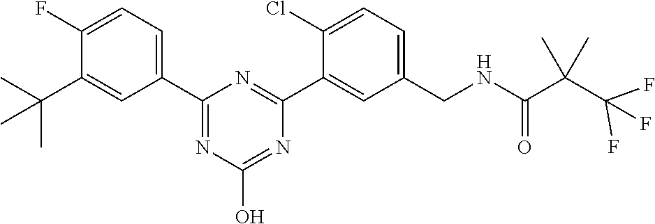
CC(C1=CC(C2=NC(O)=NC(C3=CC(CNC(C(C(F)(F)F)(C)C)=O)=CC=C3Cl)=N2)=CC=C1F)(C)C
